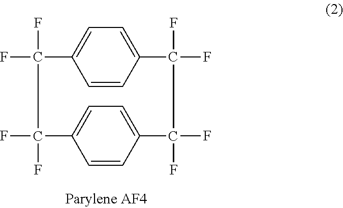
C1=CC2=CC=C1C(F)(F)C(F)(F)C1=CC=C(C(F)(F)C2(F)F)C=C1
